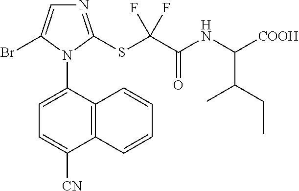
C12=C(C(N3C(Br)=CN=C3SC(C(NC([COOH])C(CC)C)=O)(F)F)=CC=C1[CN])C=CC=C2
